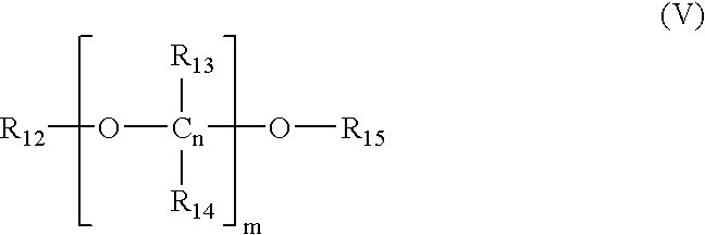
[R12]O[Cn](O[R15])([R13])[R14]
